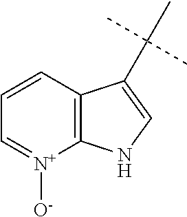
C1=CC2=C([N+]([O-])=C1)NC=C2C(C)(C)C
